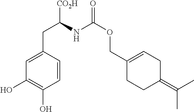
C1=CC(CC([CO2H])NC(OCC2=CCC(=C(C)C)CC2)=O)=CC(O)=C1O
